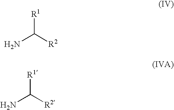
NC([R2])[R1].NC([R2])[R1]
